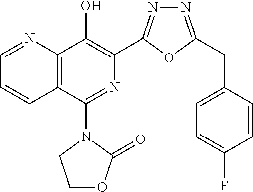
C1=NC2=C(C=C1)C(N1CCOC1=O)=NC(C1=NN=C(CC3=CC=C(F)C=C3)O1)=C2O
